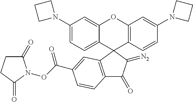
C1(N2CCC2)=CC=C2C(=C1)OC1=C(C23C2=C(C(=O)C3=[N2])C=CC(C(ON3C(=O)CCC3=O)=O)=C2)C=CC(N2CCC2)=C1
